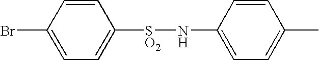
C1=CC(Br)=CC=C1[SO2]NC1=CC=C(C)C=C1
